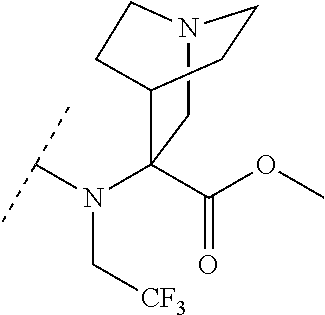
N12CC(N(C(C)C)C[CF3])(C(OC)=O)C(CC1)CC2
